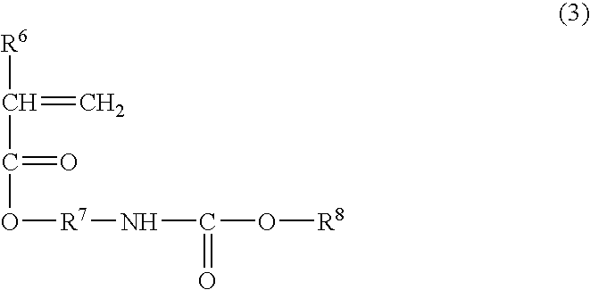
[R6]C(C(O[R7]NC(O[R8])=O)=O)=C
